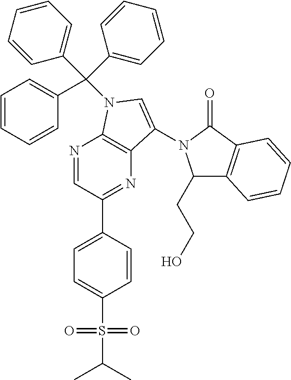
N1=CC(C2=CC=C(S(=O)(=O)C(C)C)C=C2)=NC2=C1N(C(C1=CC=CC=C1)(C1=CC=CC=C1)C1=CC=CC=C1)C=C2N1C(CCO)C2=C(C1=O)C=CC=C2
